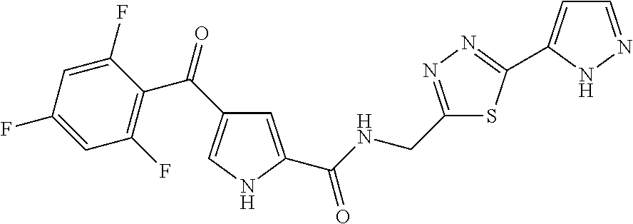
C1=C(C(NCC2=NN=C(C3=CC=NN3)S2)=O)NC=C1C(=O)C1=C(F)C=C(F)C=C1F
